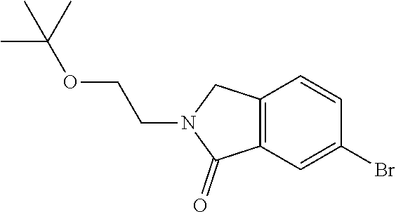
C12=C(C=C(Br)C=C1)C(=O)N(CCOC(C)(C)C)C2
